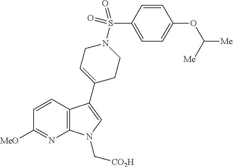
C12=C(C(C3=CCN(S(C4=CC=C(OC([Me])[Me])C=C4)(=O)=O)CC3)=CN1C[CO2H])C=CC([MeO])=N2
